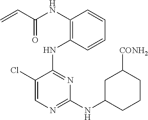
N(C1=C(NC2=NC(NC3CCCC([CONH2])C3)=NC=C2Cl)C=CC=C1)C(C=C)=O
